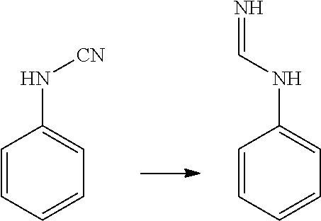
C1=CC=CC=C1N[CN].C1=CC=CC=C1NC=N
